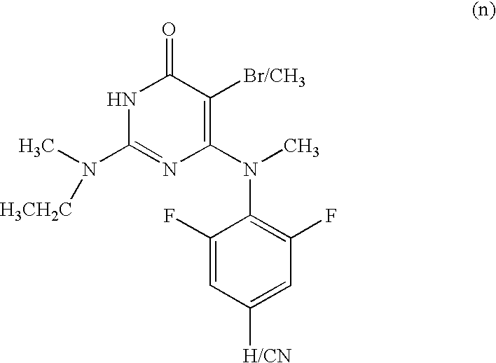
[H3CH2C]N(C)C1=NC(N(C2=C(F)C=C([H/CN])C=C2F)C)=C([Br/CH3])C(=O)N1
